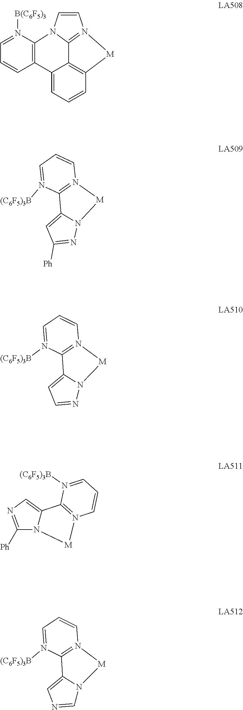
N1=C([Ph])C=C2N1[M]N1=C2N([(C6F5)3B])=CC=C1.C1=CN2C3=C(C=CC=N3[B(C6F5)3])C3=CC=CC4=C3C2=N1[M]4.C1=CC=N([(C6F5)3B])C2=N1[M]N1C2=CN=C1[Ph].N1=CC=C2N1[M]N1=C2N([(C6F5)3B])=CC=C1.C1=NC=C2N1[M]N1=C2N([(C6F5)3B])=CC=C1
